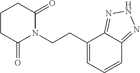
C1(CCN2C(=O)CCCC2=O)=CC=CC2=NNN=C12
